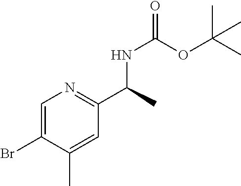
C1=C(Br)C(C)=CC(C(NC(OC(C)(C)C)=O)C)=N1
